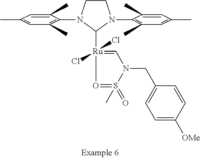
C1CN(C2=C(C)C=C(C)C=C2C)C([Ru]2(Cl)(Cl)=CN(CC3=CC=C([OMe])C=C3)S(C)(=O)=O2)N1C1=C(C)C=C(C)C=C1C
